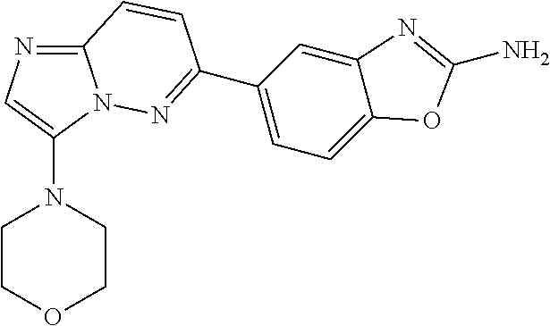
O1CCN(C2=CN=C3N2N=C(C2=CC=C4C(=C2)N=C(N)O4)C=C3)CC1
